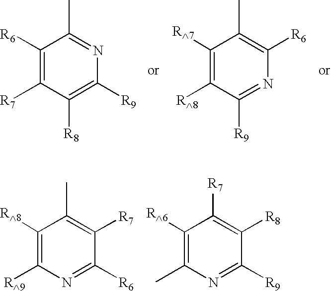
C1([R8])=C([R9])N=C([R6])C([R7])=C1C.C1([R6])=C(C)N=C([R9])C([R8])=C1[R7].C1([R6])=C([R7])C([R8])=C([R9])N=C1C.C1([R7])=C([R8])C([R9])=NC([R6])=C1C
